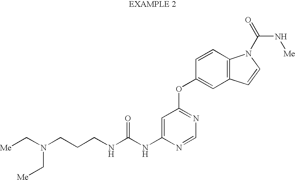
C(CNC(NC1=CC(OC2=CC3=C(C=C2)N(C(=O)N[Me])C=C3)=NC=N1)=O)CN(C[Me])C[Me]
